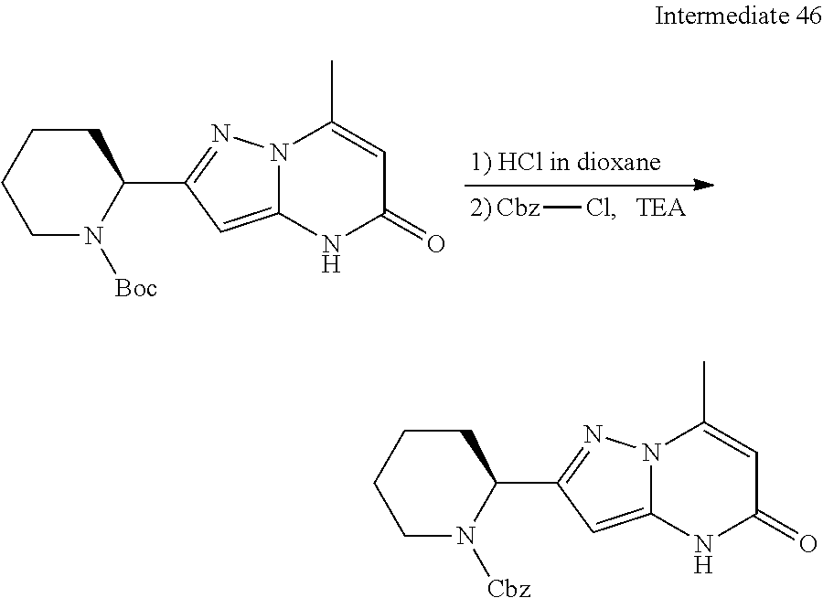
[Cbz]Cl.C1CCCN([Boc])C1C1=NN2C(=C1)NC(=O)C=C2C.C1CCCN([Cbz])C1C1=NN2C(=C1)NC(=O)C=C2C
